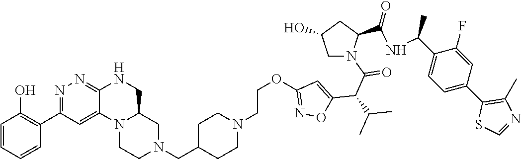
C1=CC(O)=C(C2=NN=C3C(=C2)N2C(CN(CC4CCN(CCOC5=NOC(C(C(N6CC(O)CC6C(=O)NC(C6=CC=C(C7=C(C)N=CS7)C=C6F)C)=O)C(C)C)=C5)CC4)CC2)CN3)C=C1
